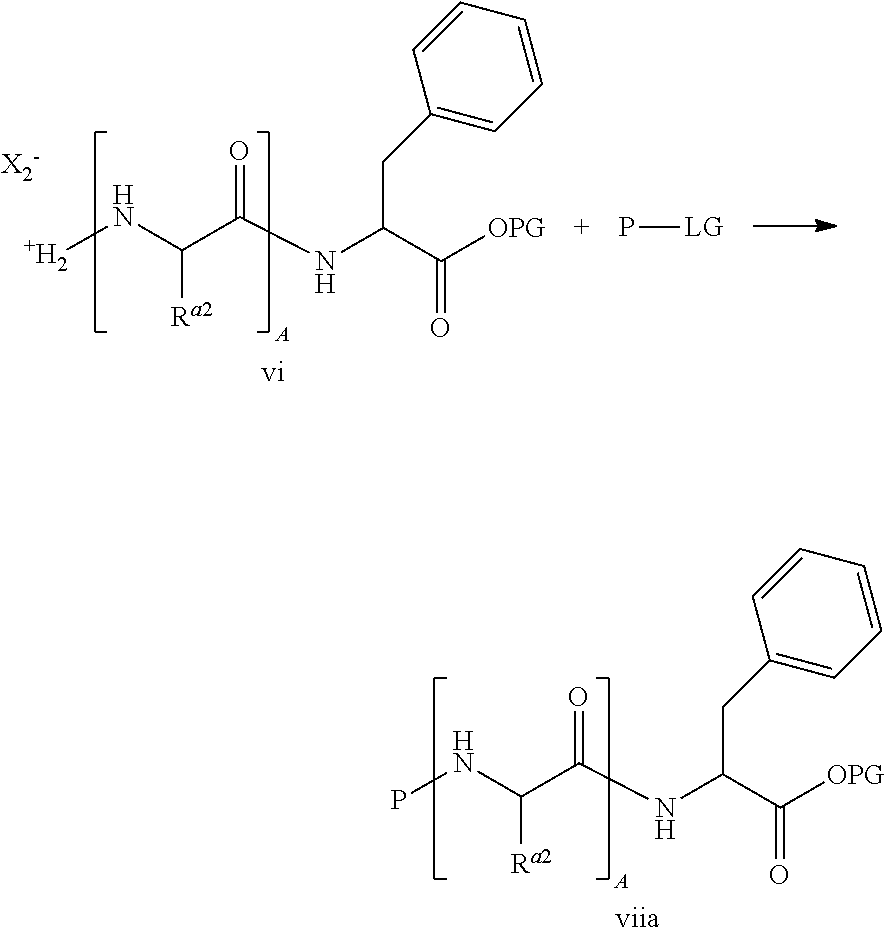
C(C([OPG])=O)(NC(C(N[+H2])[Ra2])=O)CC1=CC=CC=C1.P[LG].C(C([OPG])=O)(NC(C(NP)[Ra2])=O)CC1=CC=CC=C1
